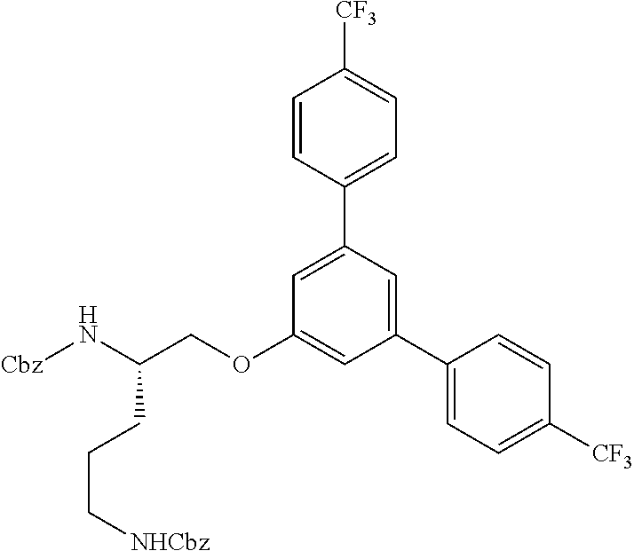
C1=C(C2=CC=C([CF3])C=C2)C=C(C2=CC=C([CF3])C=C2)C=C1OCC(N[Cbz])CCC[NHCbz]
